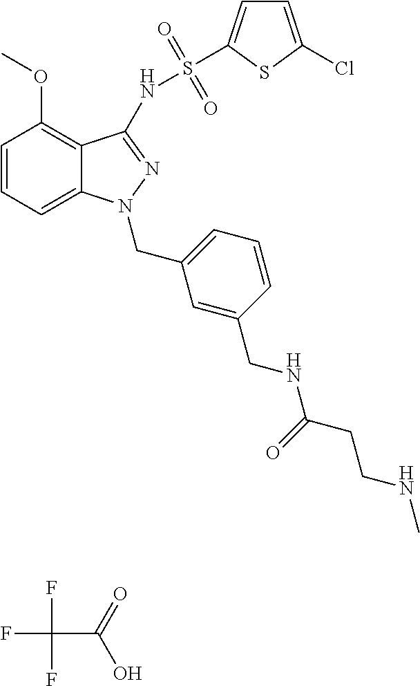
FC(C(=O)O)(F)F.C1=CC=C2C(=C1OC)C(NS(=O)(=O)C1=CC=C(Cl)S1)=NN2CC1=CC=CC(CNC(=O)CCNC)=C1
